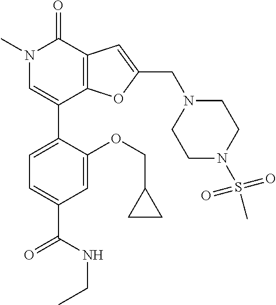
C1=C(C2=CN(C)C(=O)C3=C2OC(CN2CCN(S(C)(=O)=O)CC2)=C3)C(OCC2CC2)=CC(C(=O)NCC)=C1
